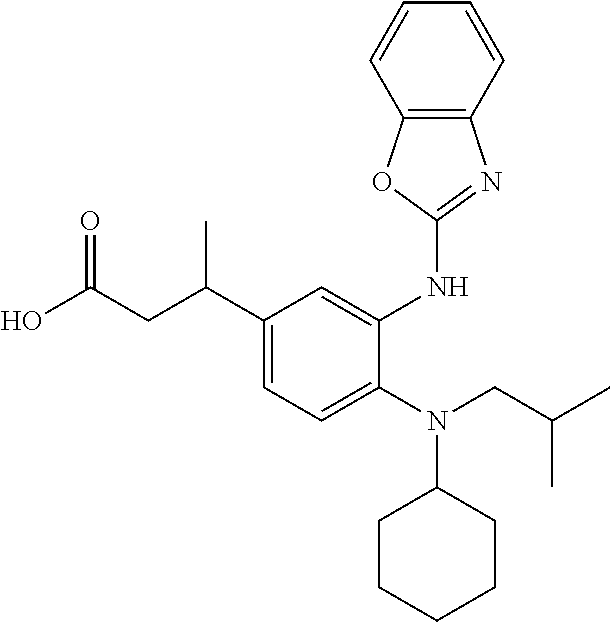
OC(CC(C1=CC=C(N(CC(C)C)C2CCCCC2)C(NC2=NC3=C(O2)C=CC=C3)=C1)C)=O
